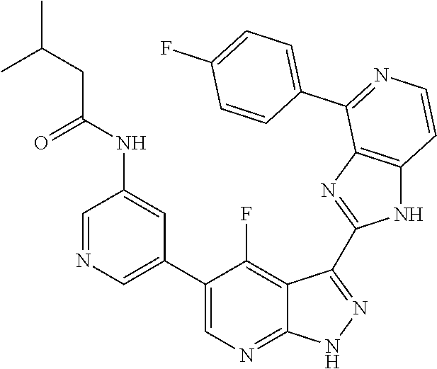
C1=NC=C(C2=CN=C3C(=C2F)C(C2=NC4=C(N2)C=CN=C4C2=CC=C(F)C=C2)=NN3)C=C1NC(CC(C)C)=O
